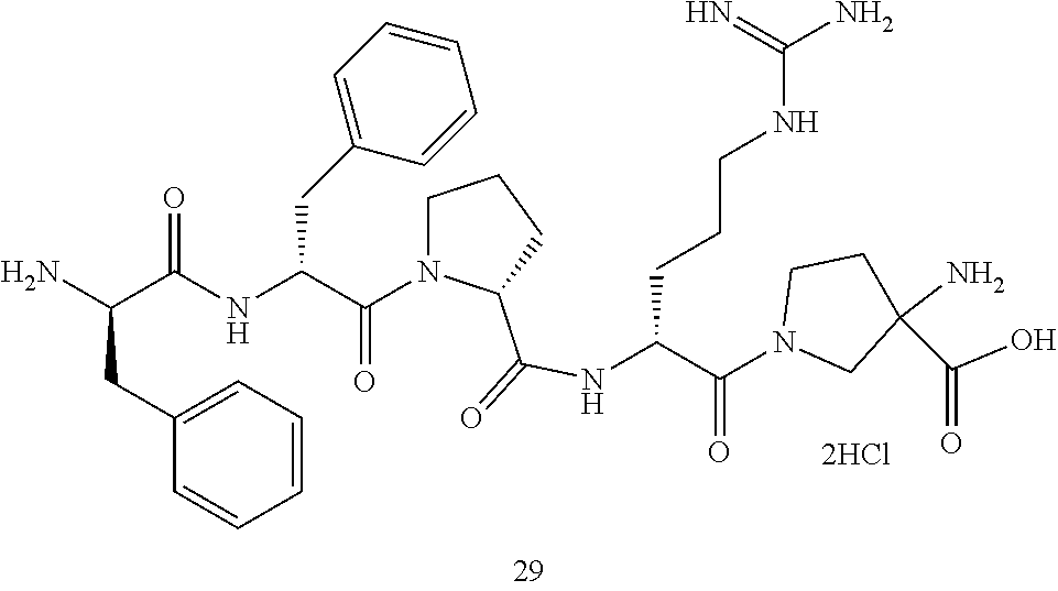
C(CC1=CC=CC=C1)(C(N1CCCC1C(=O)NC(CCCNC(N)=N)C(N1CC(C(=O)O)(N)CC1)=O)=O)NC(C(N)CC1=CC=CC=C1)=O
